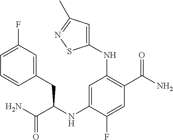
C1(NC(C(N)=O)CC2=CC(F)=CC=C2)=CC(NC2=CC(C)=NS2)=C(C(N)=O)C=C1F
